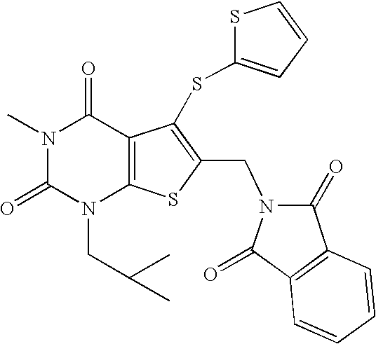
N1(C)C(=O)N(CC(C)C)C2=C(C1=O)C(SC1=CC=CS1)=C(CN1C(=O)C3=C(C1=O)C=CC=C3)S2
